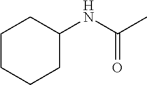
C(C)(=O)NC1CCCCC1
